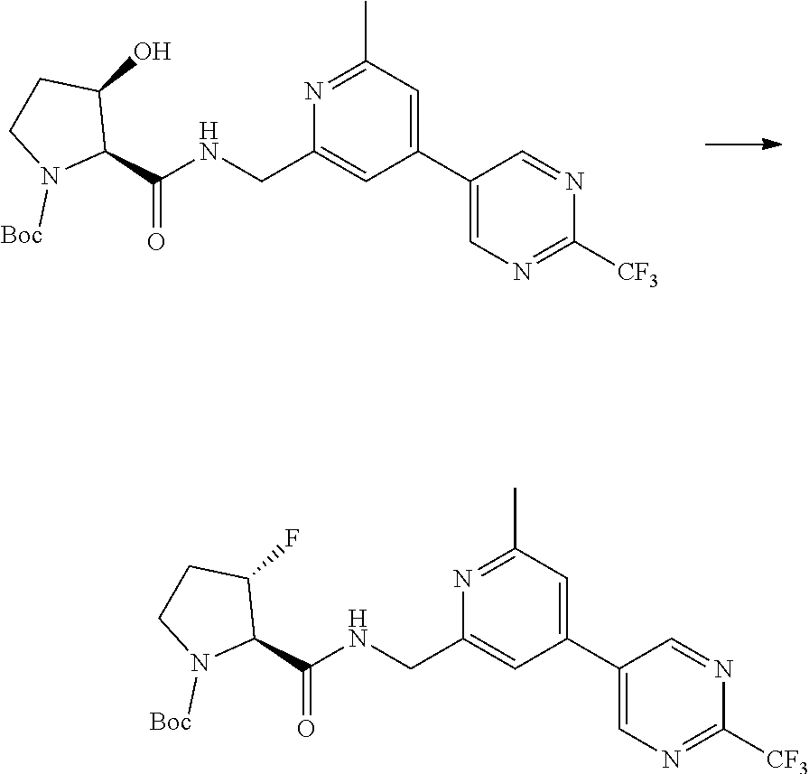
C1(C2=CC(C)=NC(CNC(C3C(O)CCN3[Boc])=O)=C2)=CN=C([CF3])N=C1.C1(C2=CC(C)=NC(CNC(C3C(F)CCN3[Boc])=O)=C2)=CN=C([CF3])N=C1
